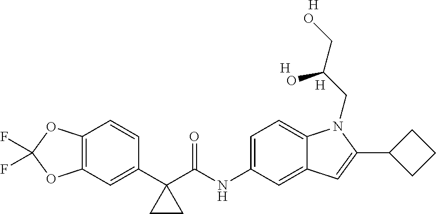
C12=C(C=C(C3(C(NC4=CC=C5C(=C4)C=C(C4CCC4)N5CC(CO)O)=O)CC3)C=C1)OC(F)(F)O2.[H].[H].[H]
